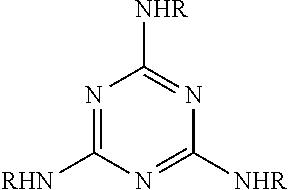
N1=C([RHN])N=C([NHR])N=C1[NHR]
